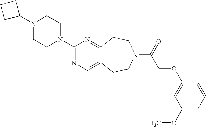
N1(C2CCC2)CCN(C2=NC=C3C(=N2)CCN(C(=O)COC2=CC(OC)=CC=C2)CC3)CC1
